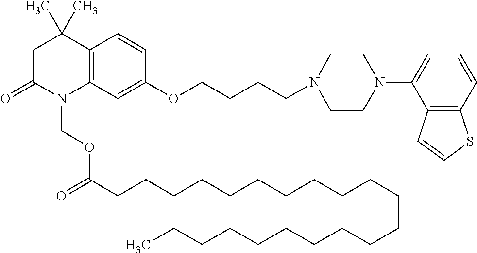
C1C(=O)N(COC(=O)CCCCCCCCCCCCCCCCCCCCC)C2=C(C1(C)C)C=CC(OCCCCN1CCN(C3=CC=CC4=C3C=CS4)CC1)=C2
